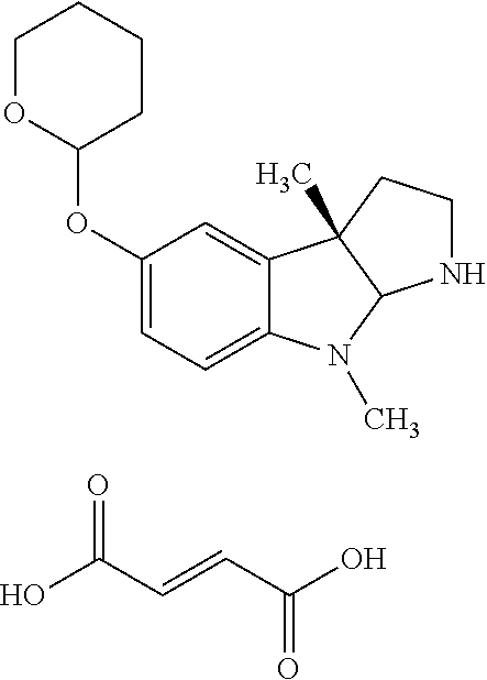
C1(OC2CCCCO2)=CC=C2C(=C1)C1(C)C(N2C)NCC1.OC(C=CC(O)=O)=O
